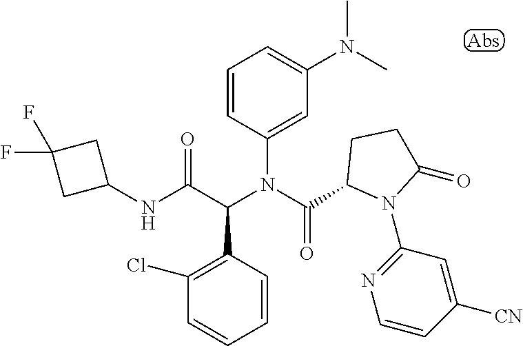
C1=CC(C(C(NC2CC(F)(F)C2)=O)N(C(=O)C2N(C3=NC=CC([CN])=C3)C(=O)CC2)C2=CC(N(C)C)=CC=C2)=C(Cl)C=C1
